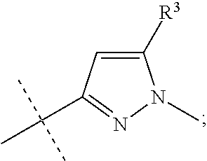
C1([R3])=CC(C(C)(C)C)=NN1C
